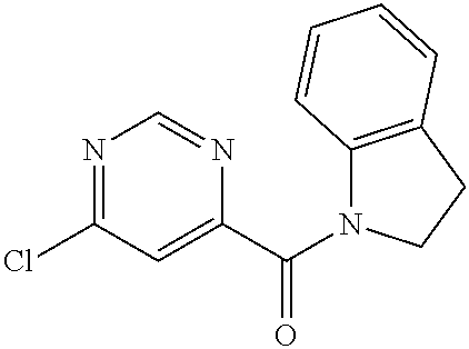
N1=C(Cl)C=C(C(=O)N2C3=C(CC2)C=CC=C3)N=C1
